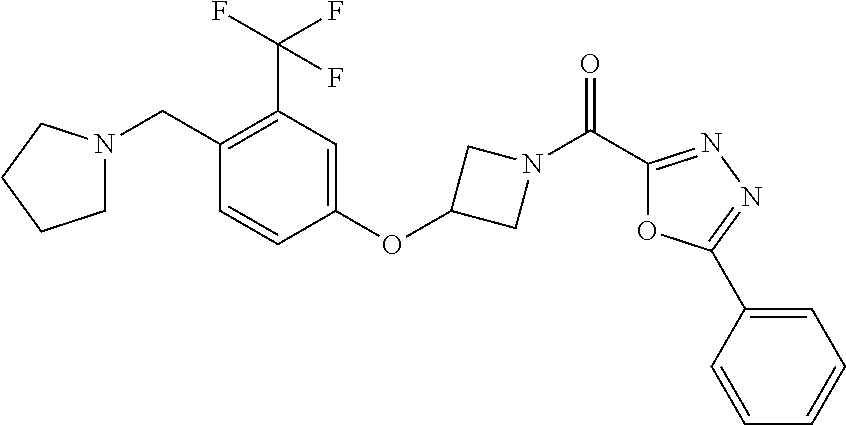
N1(C(=O)C2=NN=C(C3=CC=CC=C3)O2)CC(OC2=CC(C(F)(F)F)=C(CN3CCCC3)C=C2)C1
